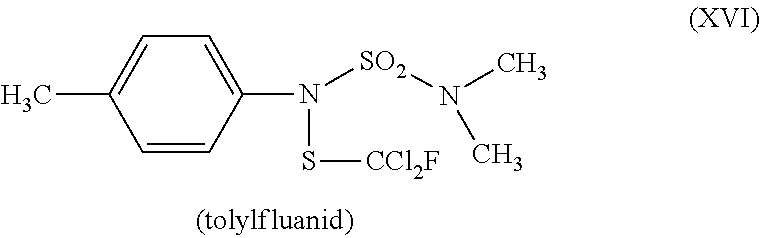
C1=CC(N([SO2]N(C)C)S[CCl2F])=CC=C1C
